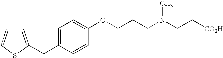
C(C1=CC=C(OCCCN(CC[CO2H])C)C=C1)C1=CC=CS1
